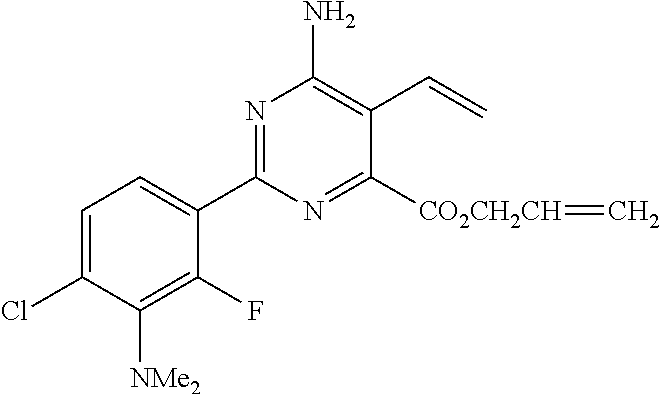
C1(C2=NC(N)=C(C=C)C([CO2CH2CH]=C)=N2)=CC=C(Cl)C([NMe2])=C1F
